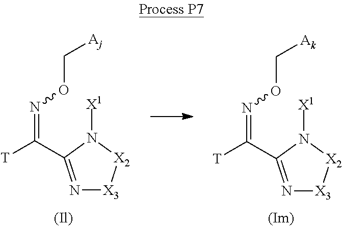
N(=C([T])C1=N[X3][X2]N1[X1])OC[Ak].N(=C([T])C1=N[X3][X2]N1[X1])OC[Aj]
